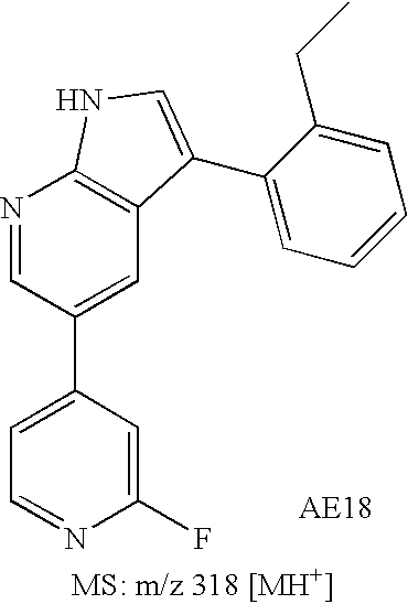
C1=C(C2=CC3=C(N=C2)NC=C3C2=CC=CC=C2CC)C=C(F)N=C1
